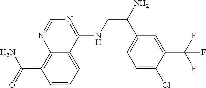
C(C1=C2N=CN=C(NCC(N)C3=CC=C(Cl)C(C(F)(F)F)=C3)C2=CC=C1)(N)=O
